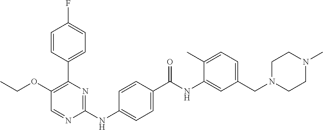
C1(C2=C(OCC)C=NC(NC3=CC=C(C(NC4=CC(CN5CCN(C)CC5)=CC=C4C)=O)C=C3)=N2)=CC=C(F)C=C1
